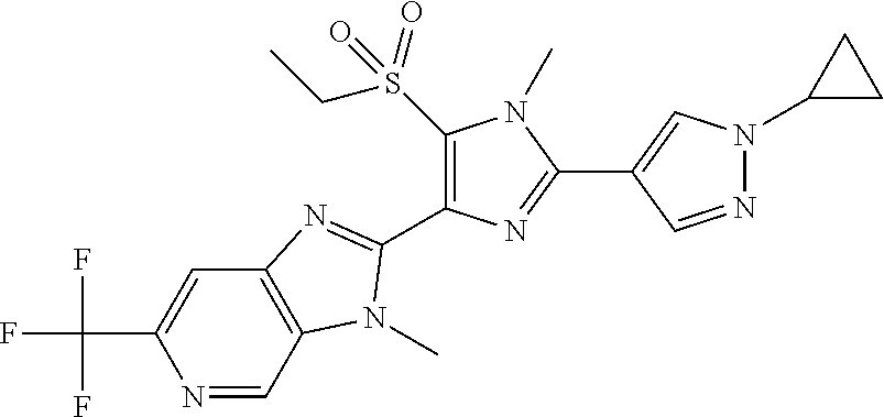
N1=CC2=C(C=C1C(F)(F)F)N=C(C1=C(S(CC)(=O)=O)N(C)C(C3=CN(C4CC4)N=C3)=N1)N2C
